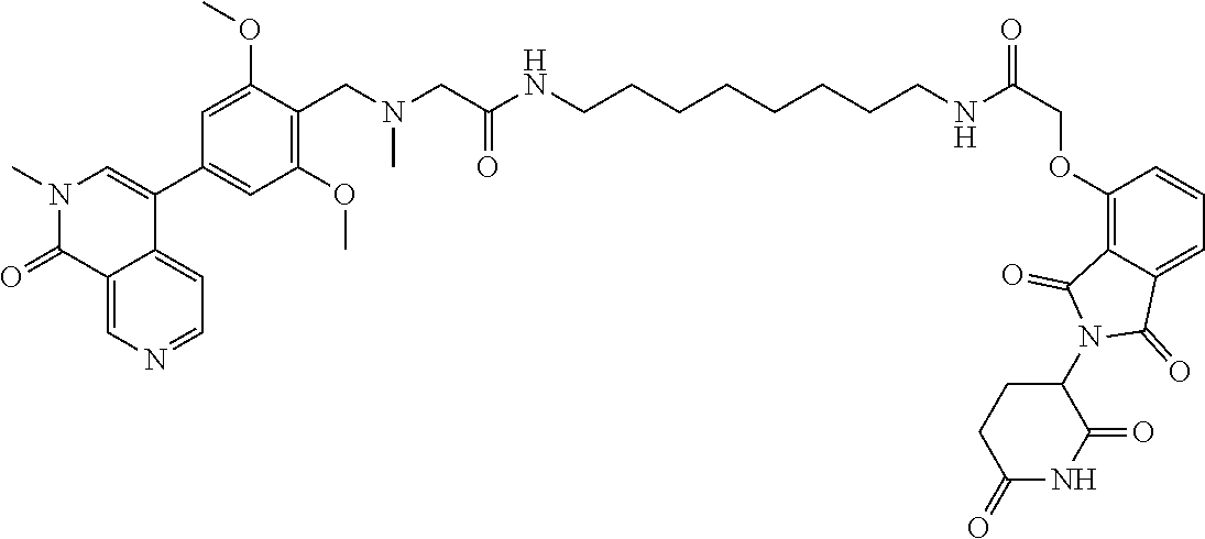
C1C(=O)NC(=O)C(N2C(=O)C3=CC=CC(OCC(NCCCCCCCCNC(CN(C)CC4=C(OC)C=C(C5=CN(C)C(=O)C6=CN=CC=C56)C=C4OC)=O)=O)=C3C2=O)C1
